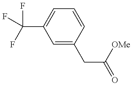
C1=C(CC([OMe])=O)C=CC=C1C(F)(F)F
